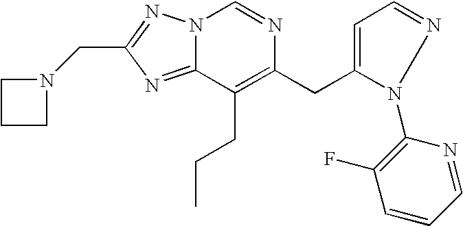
N12C(=NC(CN3CCC3)=N1)C(CCC)=C(CC1=CC=NN1C1=C(F)C=CC=N1)N=C2
